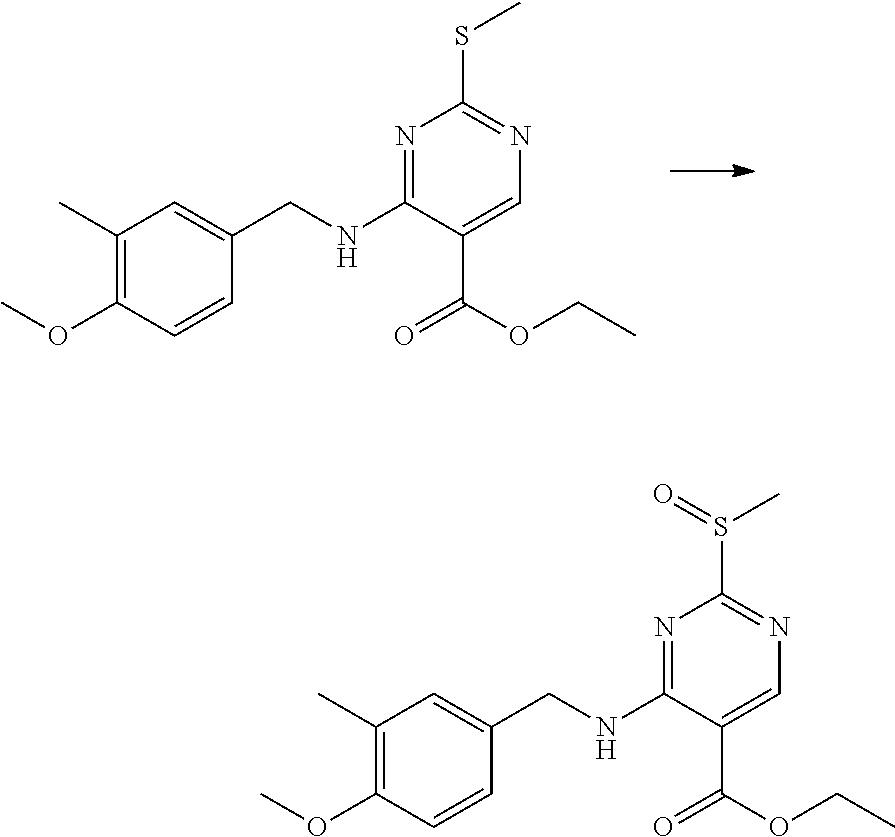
N1=C(NCC2=CC(C)=C(OC)C=C2)C(C(OCC)=O)=CN=C1SC.N1=C(NCC2=CC(C)=C(OC)C=C2)C(C(OCC)=O)=CN=C1S(C)=O
